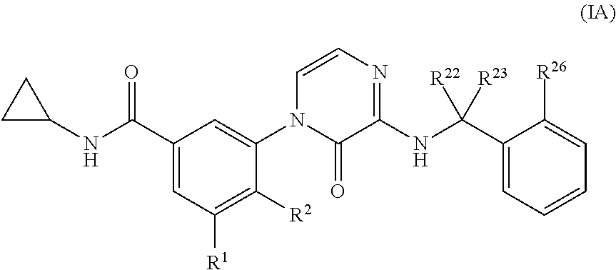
C1C(NC(=O)C2=CC([R1])=C([R2])C(N3C(=O)C(NC([R23])(C4=CC=CC=C4[R26])[R22])=NC=C3)=C2)C1
